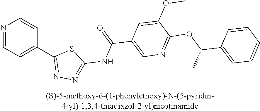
N1=CC=C(C2=NN=C(NC(=O)C3=CN=C(OC(C4=CC=CC=C4)C)C(OC)=C3)S2)C=C1
